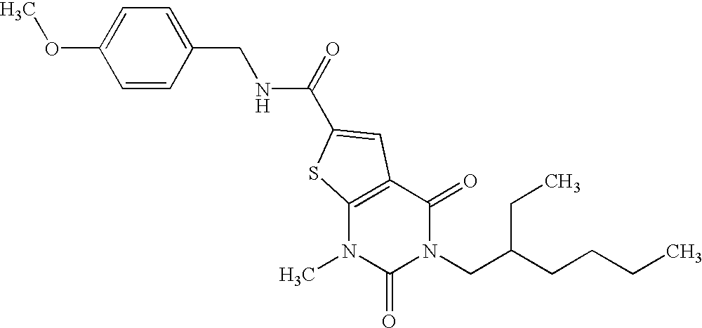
C1=CC(CNC(=O)C2=CC3=C(N(C)C(=O)N(CC(CCCC)CC)C3=O)S2)=CC=C1OC
